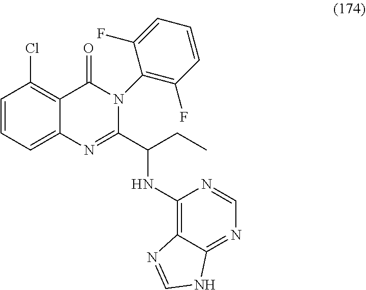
C1=CC=C2C(=C1Cl)C(=O)N(C1=C(F)C=CC=C1F)C(C(CC)NC1=C3C(=NC=N1)NC=N3)=N2
